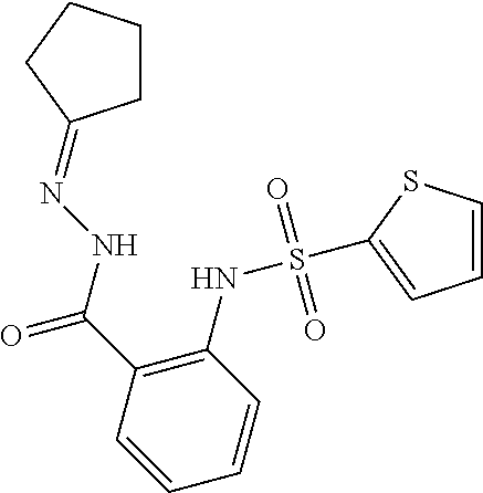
C1CCCC1=NNC(C1=C(NS(=O)(=O)C2=CC=CS2)C=CC=C1)=O
